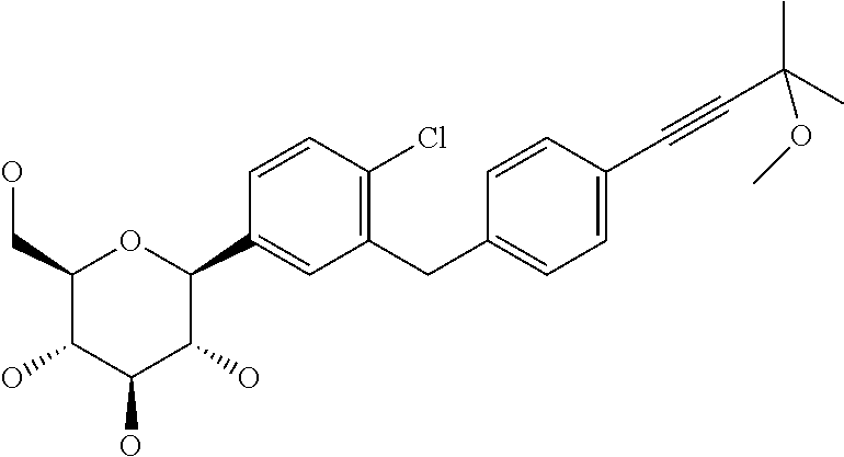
C1(CO)C(O)C(O)C(O)C(C2=CC(CC3=CC=C(C#CC(C)(C)OC)C=C3)=C(Cl)C=C2)O1
